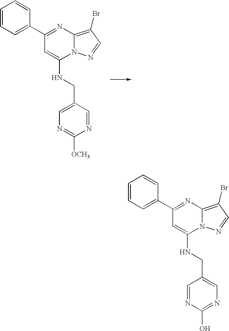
N1=CC(CNC2=CC(C3=CC=CC=C3)=NC3=C(Br)C=NN23)=CN=C1[OCH3].N1=C(O)N=CC(CNC2=CC(C3=CC=CC=C3)=NC3=C(Br)C=NN23)=C1
